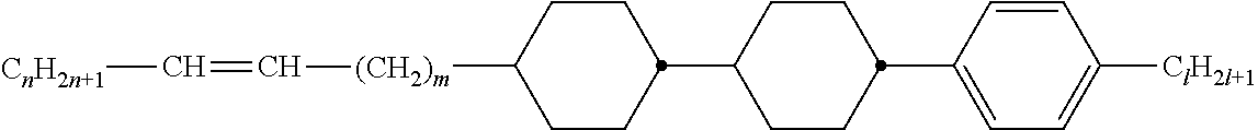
C1CC([(CH2)m]C=C[CnH2n+1])CCC1C1CCC(C2=CC=C([ClH2l+1])C=C2)CC1
